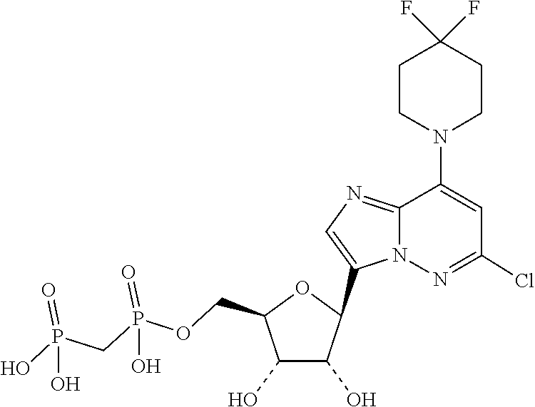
C1(C2C(O)C(O)C(COP(=O)(O)CP(=O)(O)O)O2)=CN=C2C(N3CCC(F)(F)CC3)=CC(Cl)=NN12
